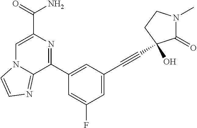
N12C(=NC=C1)C(C1=CC(C#CC3(O)C(=O)N(C)CC3)=CC(F)=C1)=NC(C(N)=O)=C2
